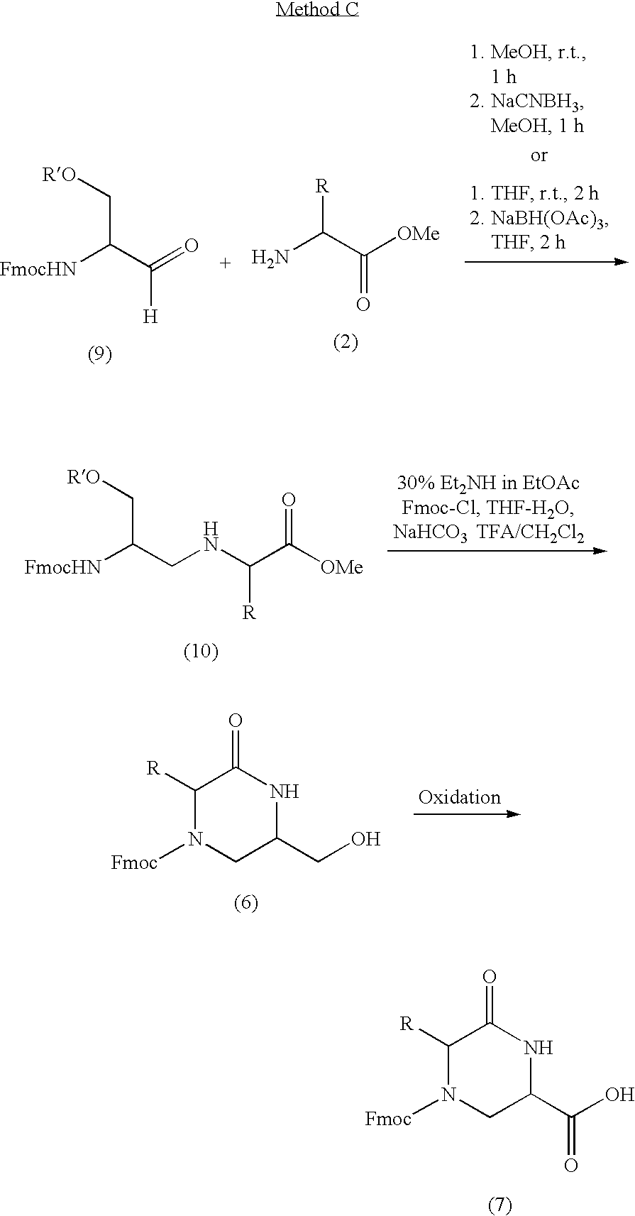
[R]C1N([Fmoc])CC(CO)NC1=O.[R]C1N([Fmoc])CC(C(O)=O)NC1=O.C(C([OMe])=O)(N)[R].C(C(=O)[H])([FmocHN])C[RO].C(CNC(C([OMe])=O)[R])([FmocHN])C[RO]
